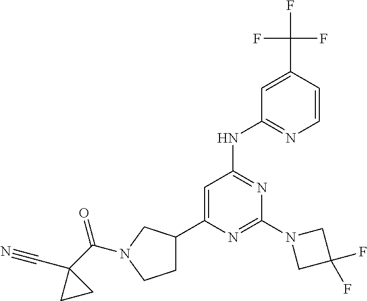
N1=C(N2CC(F)(F)C2)N=C(NC2=NC=CC(C(F)(F)F)=C2)C=C1C1CCN(C(C2(C#N)CC2)=O)C1
